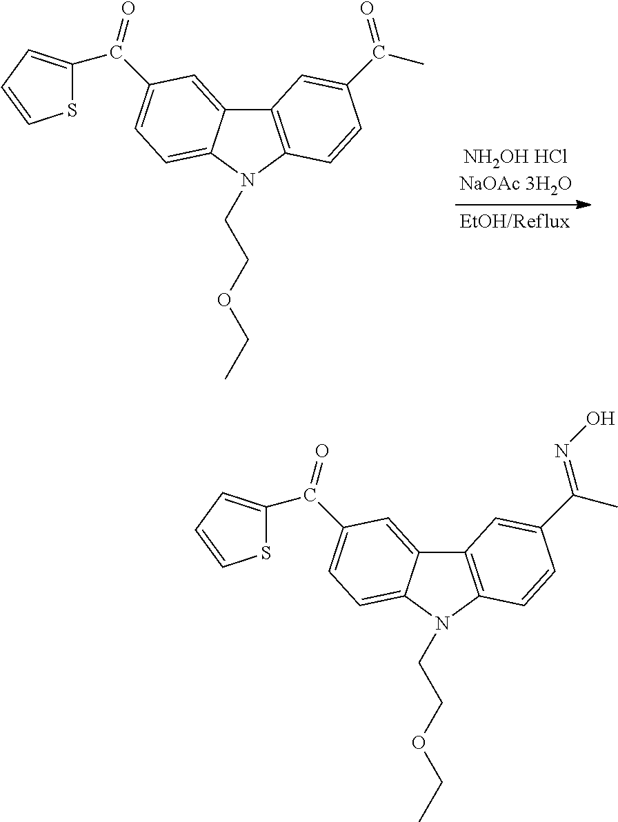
C12=C(N(CCOCC)C3=CC=C(C(=O)C4=CC=CS4)C=C13)C=CC(C(C)=O)=C2.C12=C(N(CCOCC)C3=CC=C(C(=O)C4=CC=CS4)C=C13)C=CC(C(C)=NO)=C2
